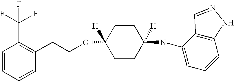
C1=CC=CC(CCOC2([H])CCC(NC3=CC=CC4=C3C=NN4)([H])CC2)=C1C(F)(F)F
